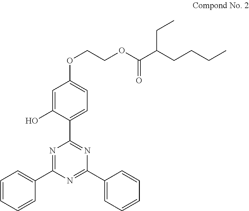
N1=C(C2=CC=CC=C2)N=C(C2=CC=CC=C2)N=C1C1=CC=C(OCCOC(C(CCCC)CC)=O)C=C1O
